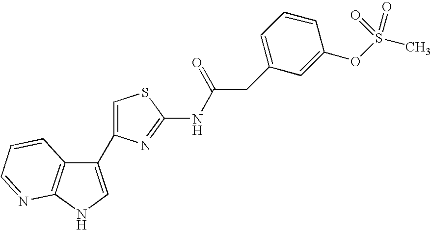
C1(C2=CSC(NC(CC3=CC=CC(OS(C)(=O)=O)=C3)=O)=N2)=CNC2=C1C=CC=N2
